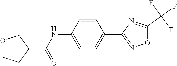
C1=C(NC(C2COCC2)=O)C=CC(C2=NOC(C(F)(F)F)=N2)=C1
